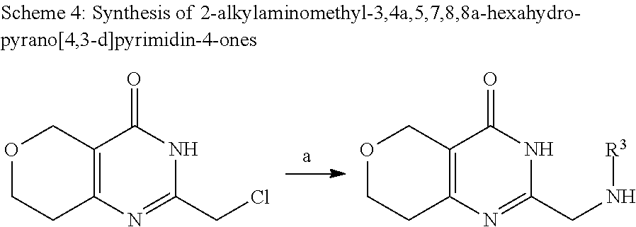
O1CCC2=C(C1)C(=O)NC(CCl)=N2.O1CCC2=C(C1)C(=O)NC(CN[R3])=N2
